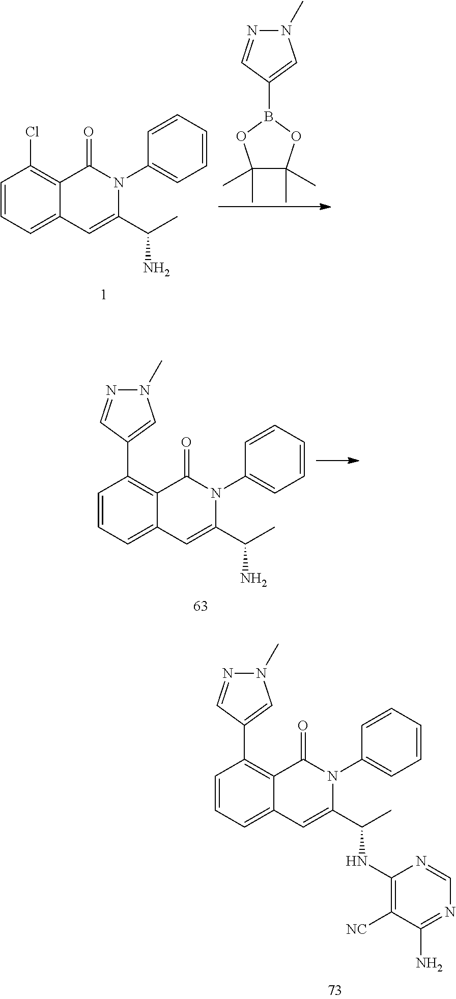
C1=CC=C2C(=C1C1=CN(C)N=C1)C(=O)N(C1=CC=CC=C1)C(C(NC1=C([NC])C(N)=NC=N1)C)=C2.C1=CC=C2C(=C1Cl)C(=O)N(C1=CC=CC=C1)C(C(C)N)=C2.N1(C)N=CC(B2OC(C)(C)C(C)(C)O2)=C1.C1=CC=C2C(=C1C1=CN(C)N=C1)C(=O)N(C1=CC=CC=C1)C(C(N)C)=C2
